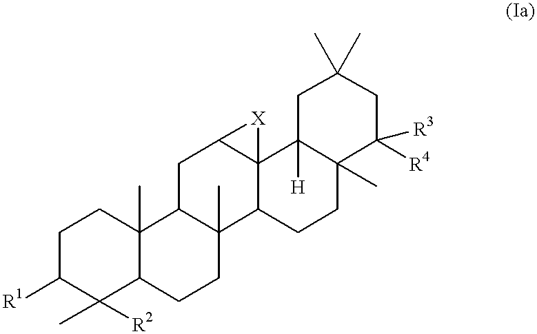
C1C([R1])C(C)([R2])C2C(C)(C1)C1C(C)(CC2)C2C3(C(C1)[X]3)C1([H])C(C)(CC2)C([R4])([R3])CC(C)(C)C1
